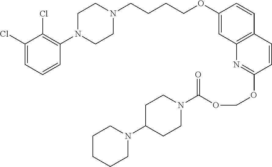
C1(Cl)=CC=CC(N2CCN(CCCCOC3=CC4=C(C=C3)C=CC(OCOC(N3CCC(N5CCCCC5)CC3)=O)=N4)CC2)=C1Cl
